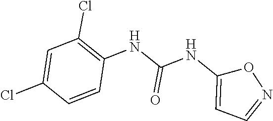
C1=C(Cl)C=CC(NC(NC2=CC=NO2)=O)=C1Cl
